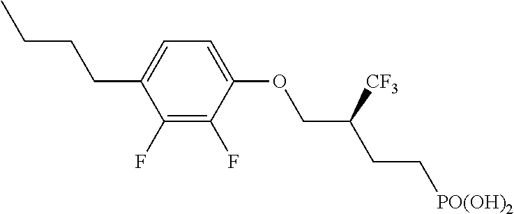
C1(F)=C(F)C(OCC([CF3])CC[PO(OH)2])=CC=C1CCCC
